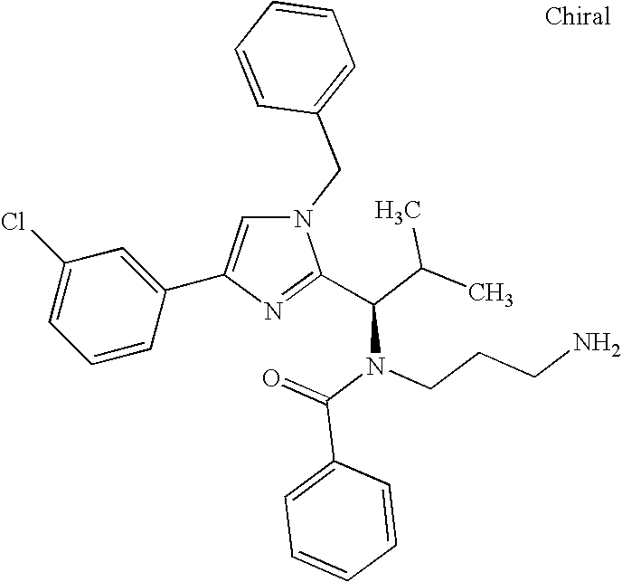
N1(CC2=CC=CC=C2)C=C(C2=CC(Cl)=CC=C2)N=C1C(C(C)C)N(C(=O)C1=CC=CC=C1)CCCN
